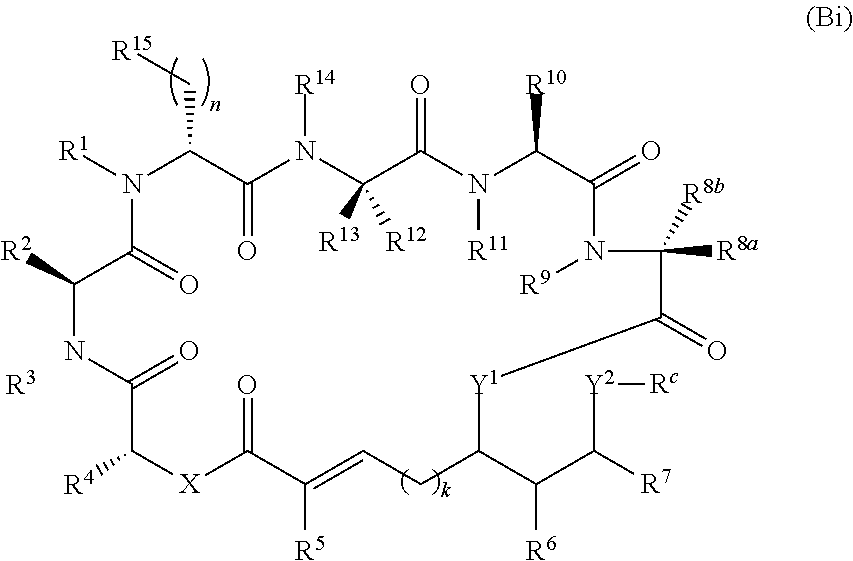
N1([R1])C(C[R15])C(=O)N([R14])C([R13])([R12])C(=O)N([R11])C([R10])C(=O)N([R9])C([R8b])([R8a])C(=O)[Y1]C(C(C([R7])[Y2][Rc])[R6])CC=C([R5])C(=O)[X]C([R4])C(=O)NC([R2])C1=O.[R3]
